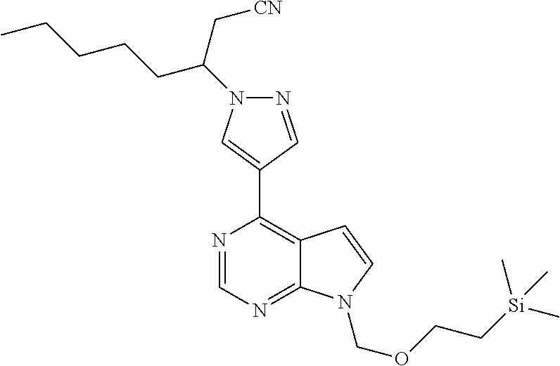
N1=CC(C2=C3C(=NC=N2)N(COCC[Si](C)(C)C)C=C3)=CN1C(C[CN])CCCCC
